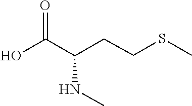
CSCCC(NC)C(O)=O
